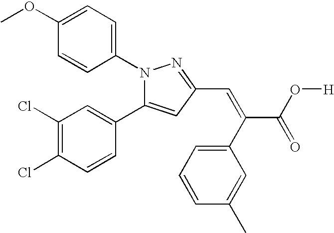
C1=C(OC)C=CC(N2C(C3=CC(Cl)=C(Cl)C=C3)=CC(C=C(C3=CC=CC(C)=C3)C(O[H])=O)=N2)=C1
